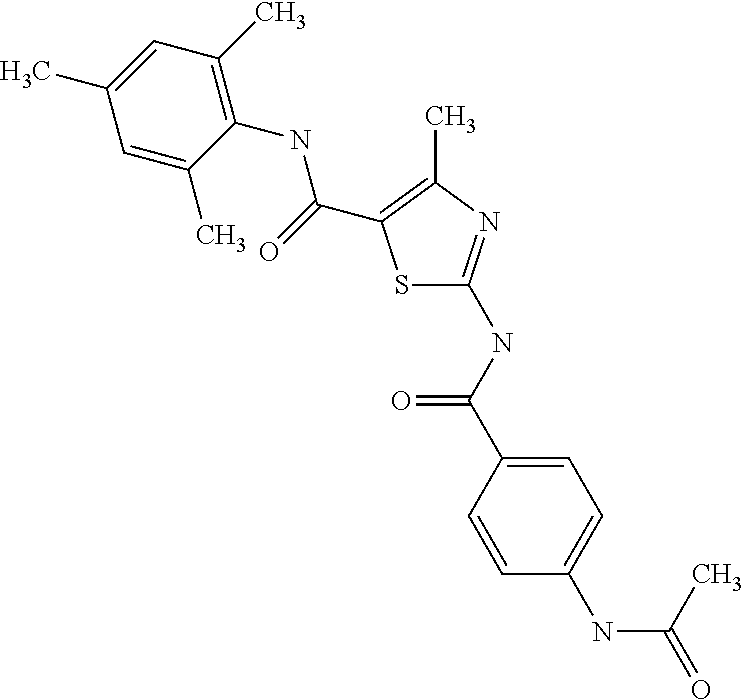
S1C(NC(C2=CC=C(NC(=O)C)C=C2)=O)=NC(C)=C1C(=O)NC1=C(C)C=C(C)C=C1C
